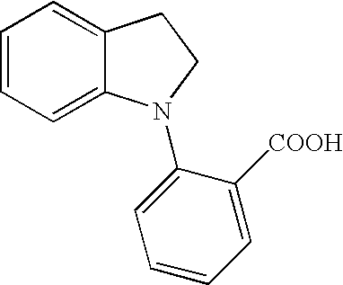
C1=CC=C2C(=C1)CCN2C1=CC=CC=C1[COOH]
